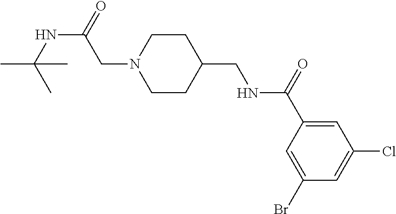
C1(C(=O)NCC2CCN(CC(NC(C)(C)C)=O)CC2)=CC(Cl)=CC(Br)=C1
